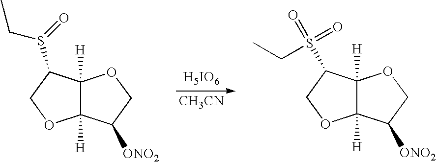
C12([H])C([H])(C(S(CC)=O)CO1)OCC2[ONO2].[H5IO6].[CH3CN].C12([H])C([H])(C(S(=O)(=O)CC)CO1)OCC2[ONO2]
